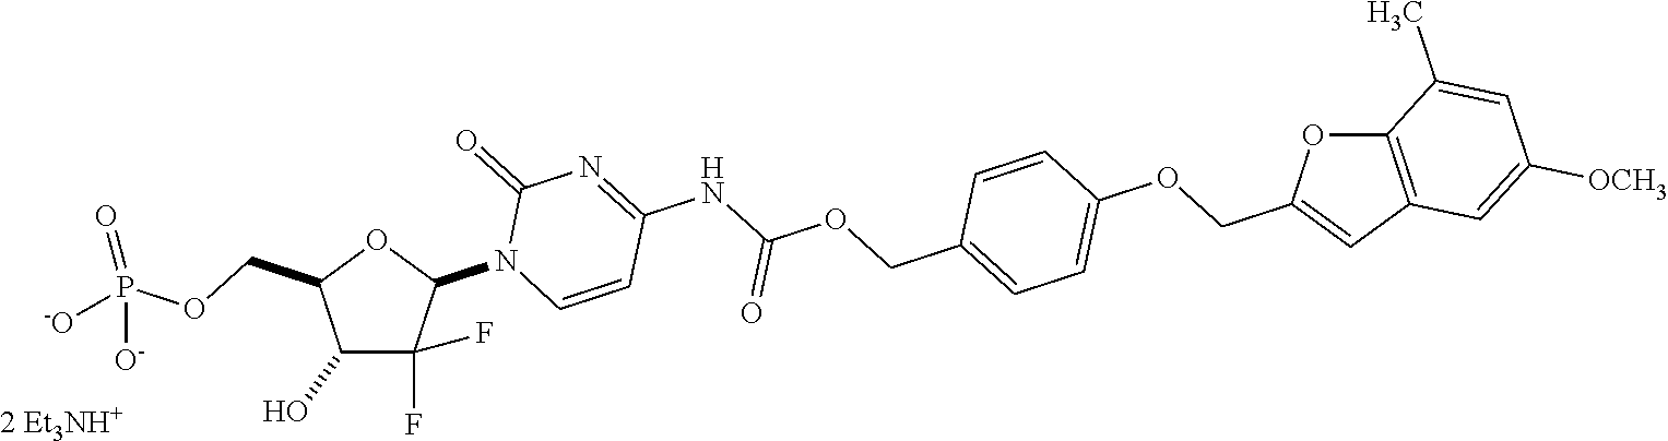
C1(O)C(F)(F)C(N2C=CC(NC(=O)OCC3=CC=C(OCC4=CC5=C(O4)C(C)=CC([OCH3])=C5)C=C3)=NC2=O)OC1COP(=O)([O-])[-O].[2 Et3NH+]
